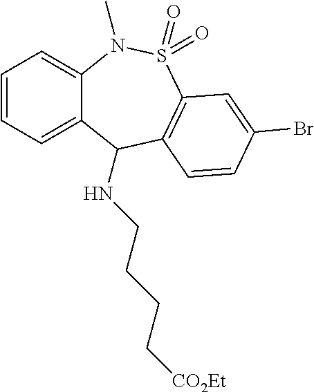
C12=CC=CC=C1C(NCCCC[CO2Et])C1=C(S(=O)(=O)N2C)C=C(Br)C=C1
